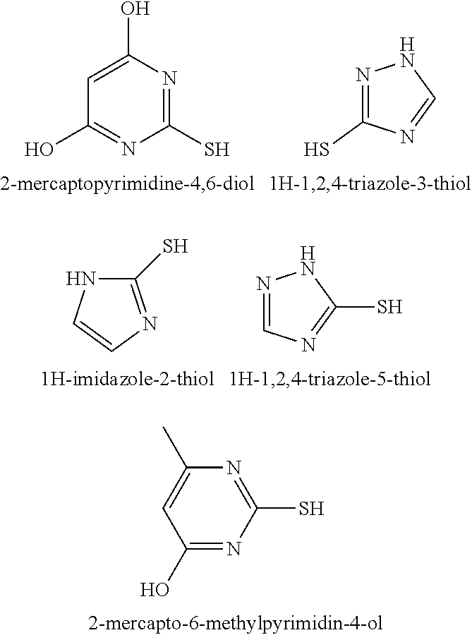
N1=C(S)N=C(O)C=C1C.C1=C(O)N=C(S)N=C1O.N1=C(S)N=CN1.C1(S)=NC=CN1.N1=CN=C(S)N1
